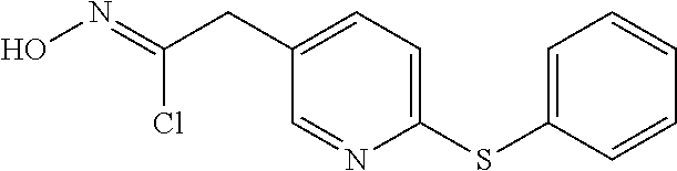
C1=C(SC2=CC=C(CC(=NO)Cl)C=N2)C=CC=C1
